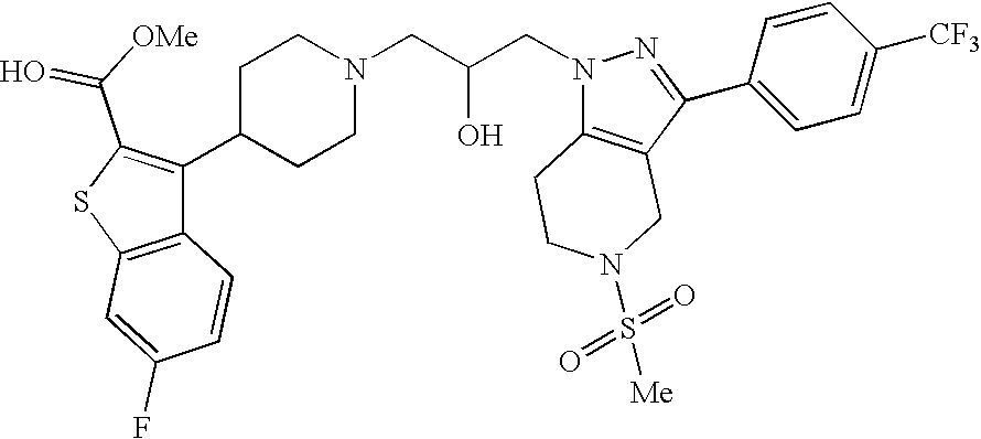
C1C(C2=C(C(=O)[OMe])SC3=C2C=CC(F)=C3)CCN(CC(CN2C3=C(C(C4=CC=C([CF3])C=C4)=N2)CN(S(=O)(=O)[Me])CC3)O)C1
